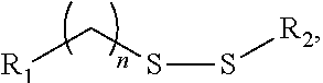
[R1]CSS[R2]
